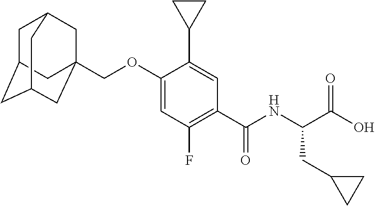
C(OC1=CC(F)=C(C(NC(C(O)=O)CC2CC2)=O)C=C1C1CC1)C12CC3CC(CC(C1)C3)C2
